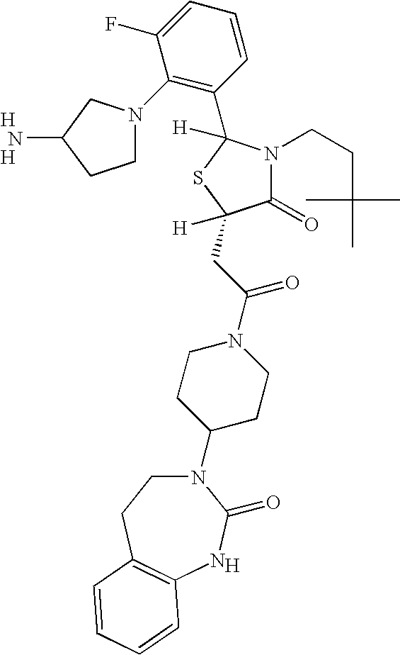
[H].N1(C2CCN(C(CC3([H])C(=O)N(CCC(C)(C)C)C(C4=C(N5CCC(N)C5)C(F)=CC=C4)([H])S3)=O)CC2)CCC2=C(NC1=O)C=CC=C2.[H].[H]
